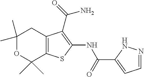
C1(C)(C)OC(C)(C)C2=C(C1)C(C(N)=O)=C(NC(=O)C1=CC=NN1)S2
